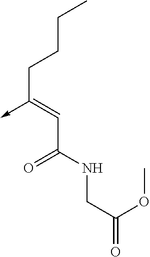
C(C(NCC(=O)OC)=O)=C(CCCC)->C
